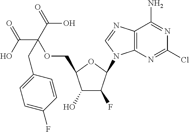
C1(O)C(F)C(N2C3=C(N=C2)C(N)=NC(Cl)=N3)OC1COC(C(O)=O)(C(=O)O)CC1=CC=C(F)C=C1
